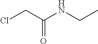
ClCC(NCC)=O
